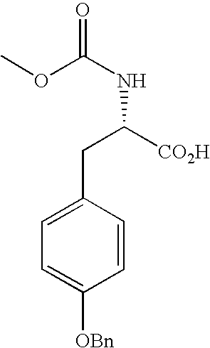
C1=C(CC(NC(=O)OC)[CO2H])C=CC([OBn])=C1
